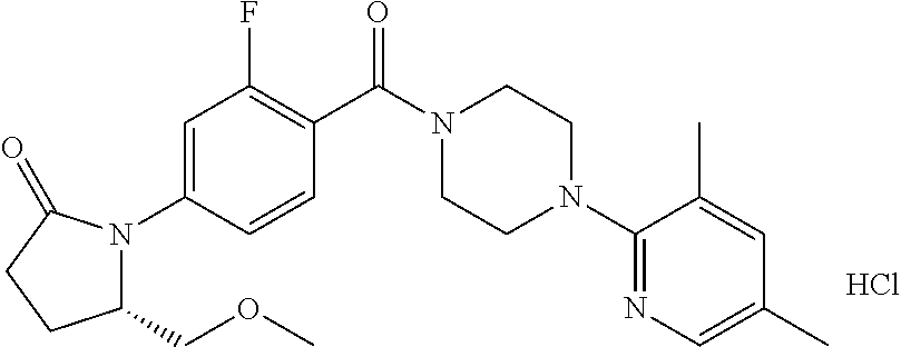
C1=C(N2C(COC)CCC2=O)C=CC(C(N2CCN(C3=NC=C(C)C=C3C)CC2)=O)=C1F.Cl
